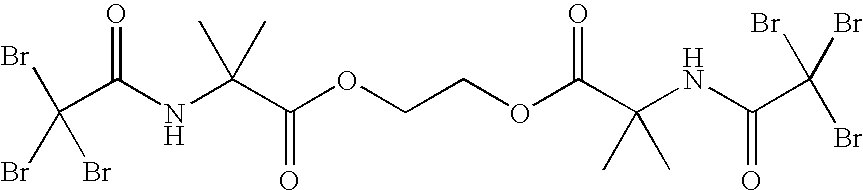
BrC(Br)(Br)C(NC(C(OCCOC(C(C)(C)NC(C(Br)(Br)Br)=O)=O)=O)(C)C)=O
